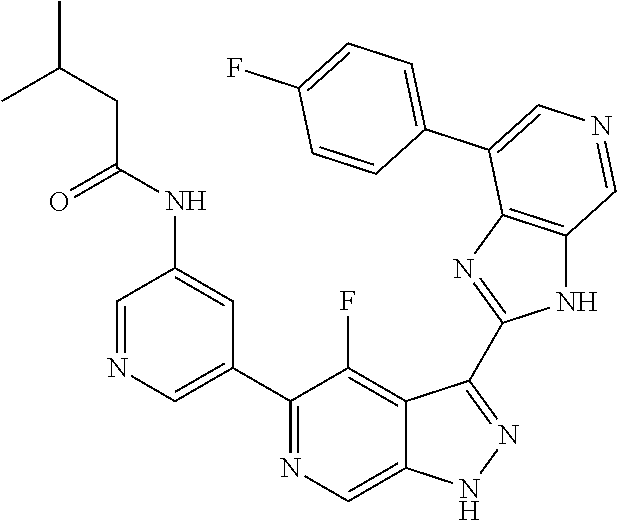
C1(C2=CN=CC(NC(=O)CC(C)C)=C2)=NC=C2C(=C1F)C(C1=NC3=C(N1)C=NC=C3C1=CC=C(F)C=C1)=NN2
